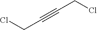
ClCC#CCCl
